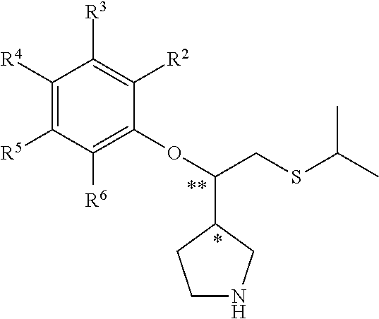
C1([R4])=C([R5])C([R6])=C(OC(CSC(C)C)C2CNCC2)C([R2])=C1[R3]
